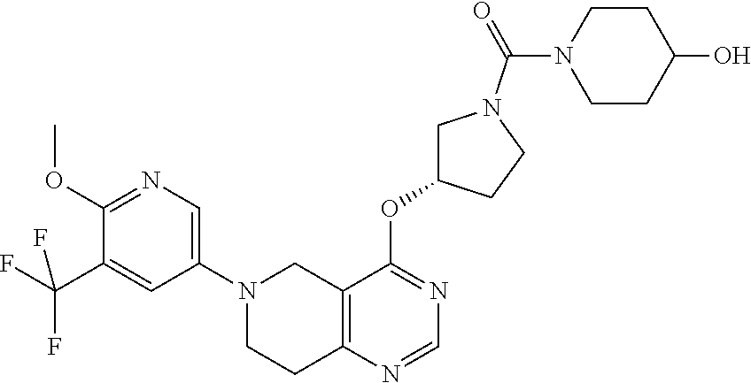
C1(OC)=NC=C(N2CC3=C(N=CN=C3OC3CN(C(=O)N4CCC(O)CC4)CC3)CC2)C=C1C(F)(F)F
